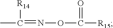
CC(=NOC([R15])=O)[R14]
